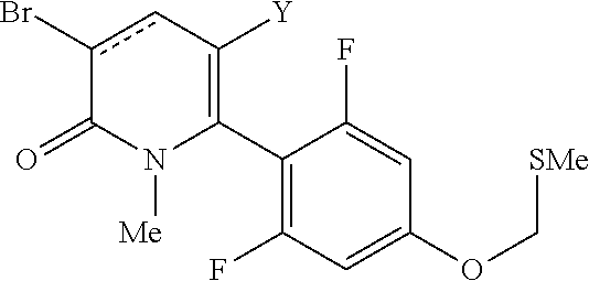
C1(C2=C([Y])cc(Br)C(=O)N2[Me])=C(F)C=C(OC[SMe])C=C1F
